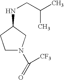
C1N(C([CF3])=O)CC(NCC(C)C)C1
